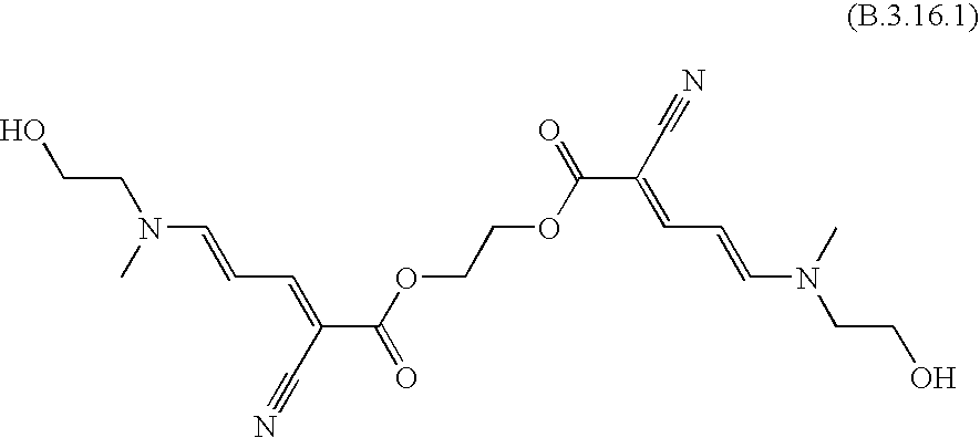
OCCN(C=CC=C(C#N)C(=O)OCCOC(=O)C(C#N)=CC=CN(C)CCO)C
